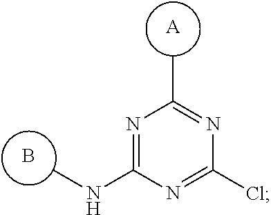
N1=C(NC)N=C(Cl)N=C1C.[A].B
